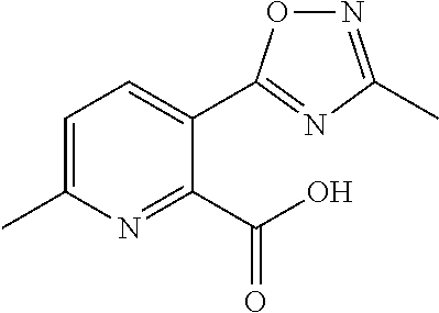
C1=C(C)N=C(C(O)=O)C(C2=NC(C)=NO2)=C1
